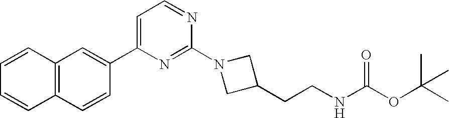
C12=C(C=CC(C3=CC=NC(N4CC(CCNC(OC(C)(C)C)=O)C4)=N3)=C1)C=CC=C2
